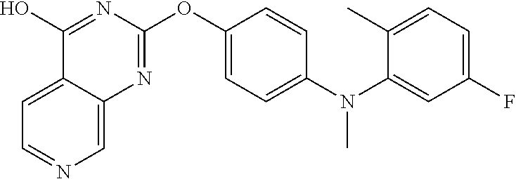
C12=CC=NC=C1N=C(OC1=CC=C(N(C3=CC(F)=CC=C3C)C)C=C1)N=C2O
